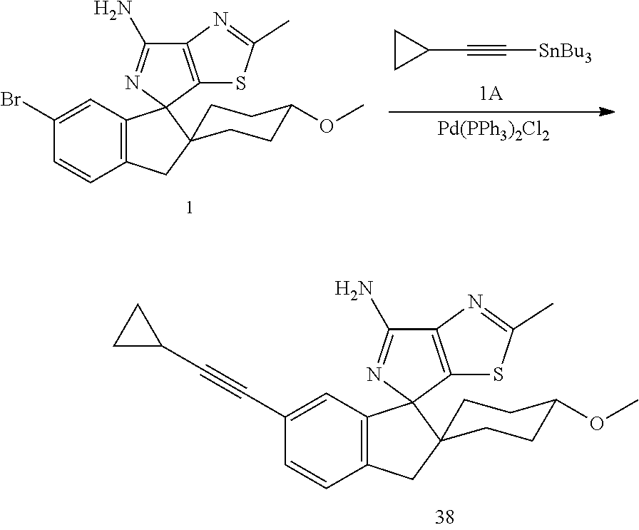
C1(C#CC2CC2)=CC2=C(C=C1)CC1(CCC(OC)CC1)C21N=C(N)C2=C1SC(C)=N2.C1(C#C[SnBu3])CC1.[Pd(PPh3)2Cl2].C1(Br)=CC2=C(C=C1)CC1(CCC(OC)CC1)C21N=C(N)C2=C1SC(C)=N2
